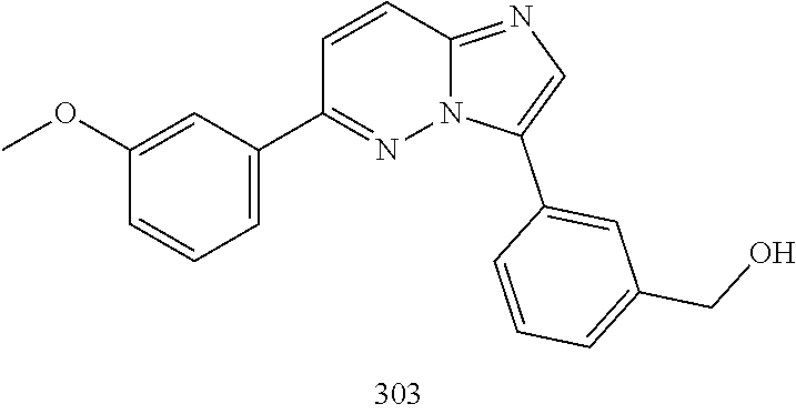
C1(OC)=CC(C2=NN3C(=NC=C3C3=CC(CO)=CC=C3)C=C2)=CC=C1
